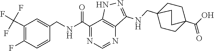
C1(C(F)(F)F)=C(F)C=CC(CNC(C2=NC=NC3=C2NN=C3NCC23CCC(C(O)=O)(CC2)CC3)=O)=C1
